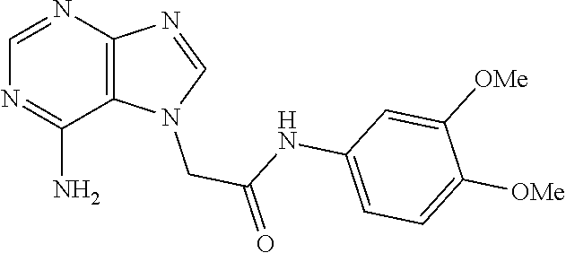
C1=NC2=C(C(N)=N1)N(CC(=O)NC1=CC=C([OMe])C([OMe])=C1)C=N2
